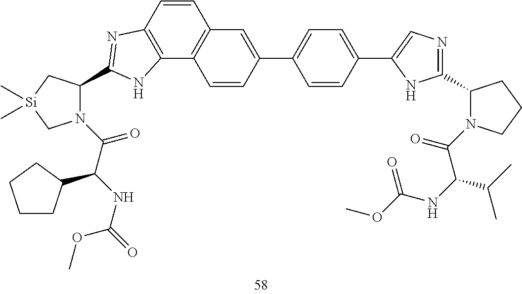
C(=O)(C(NC(OC)=O)C(C)C)N1C(C2=NC=C(C3=CC=C(C4=CC5=C(C6=C(C=C5)N=C(C5N(C(=O)C(NC(=O)OC)C7CCCC7)C[Si](C)(C)C5)N6)C=C4)C=C3)N2)CCC1
